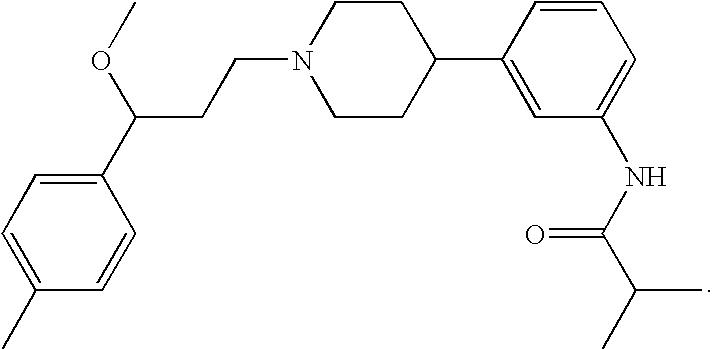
C1(C(OC)CCN2CCC(C3=CC(NC(C(C)C)=O)=CC=C3)CC2)=CC=C(C)C=C1
